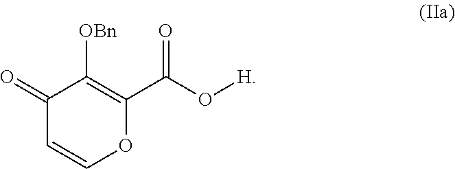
C1(=O)C=COC(C(O[H])=O)=C1[OBn]
